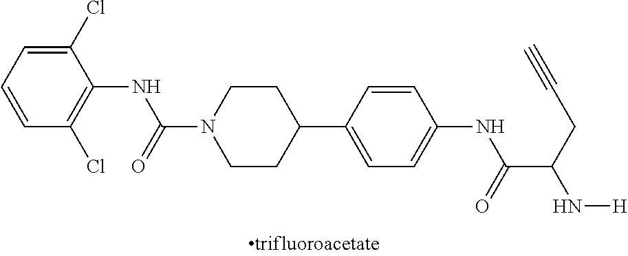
C1(Cl)=CC=CC(Cl)=C1NC(N1CCC(C2=CC=C(NC(C(CC#C)N[H])=O)C=C2)CC1)=O
